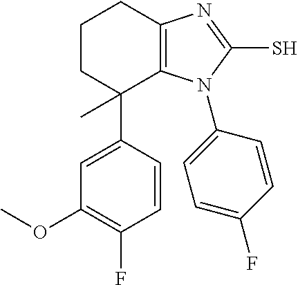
C1=CC(C2(C)C3=C(N=C(S)N3C3=CC=C(F)C=C3)CCC2)=CC(OC)=C1F
